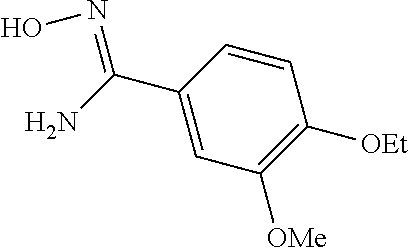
C1(C(N)=NO)=CC([OMe])=C([OEt])C=C1
